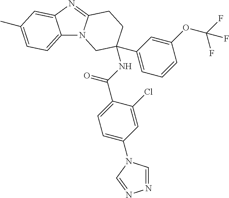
C12=CC=C(C)C=C1N=C1N2CC(NC(C2=CC=C(N3C=NN=C3)C=C2Cl)=O)(C2=CC=CC(OC(F)(F)F)=C2)CC1
